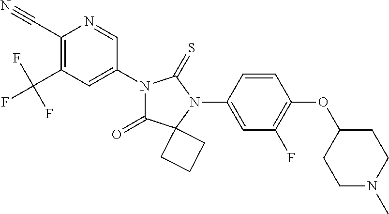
C1(C#N)=C(C(F)(F)F)C=C(N2C(=O)C3(N(C4=CC(F)=C(OC5CCN(C)CC5)C=C4)C2=S)CCC3)C=N1
